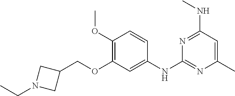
C1(C)=CC(NC)=NC(NC2=CC(OCC3CN(CC)C3)=C(OC)C=C2)=N1
